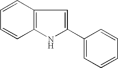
C1=CC2=C(C=C1)NC(C1=CC=CC=C1)=C2
